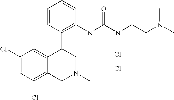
C1(Cl)=CC(Cl)=C2C(=C1)C(C1=C(NC(NCCN(C)C)=O)C=CC=C1)CN(C)C2.Cl.Cl
